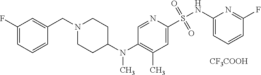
C1(F)=CC=CC(CN2CCC(N(C3=C(C)C=C(S(NC4=CC=CC(F)=N4)(=O)=O)N=C3)C)CC2)=C1.[CF3COOH]
